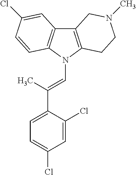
C12=C(N(C=C(C3=CC=C(Cl)C=C3Cl)C)C3=C1C=C(Cl)C=C3)CCN(C)C2
